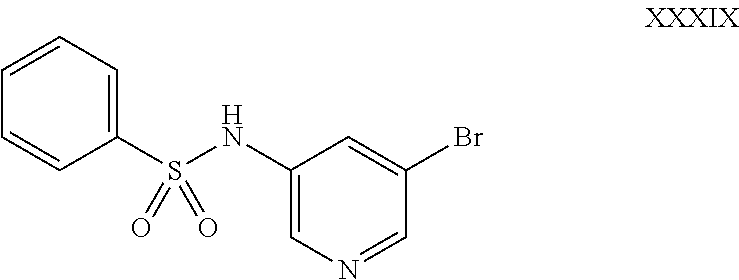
C1(NS(C2=CC=CC=C2)(=O)=O)=CN=CC(Br)=C1
